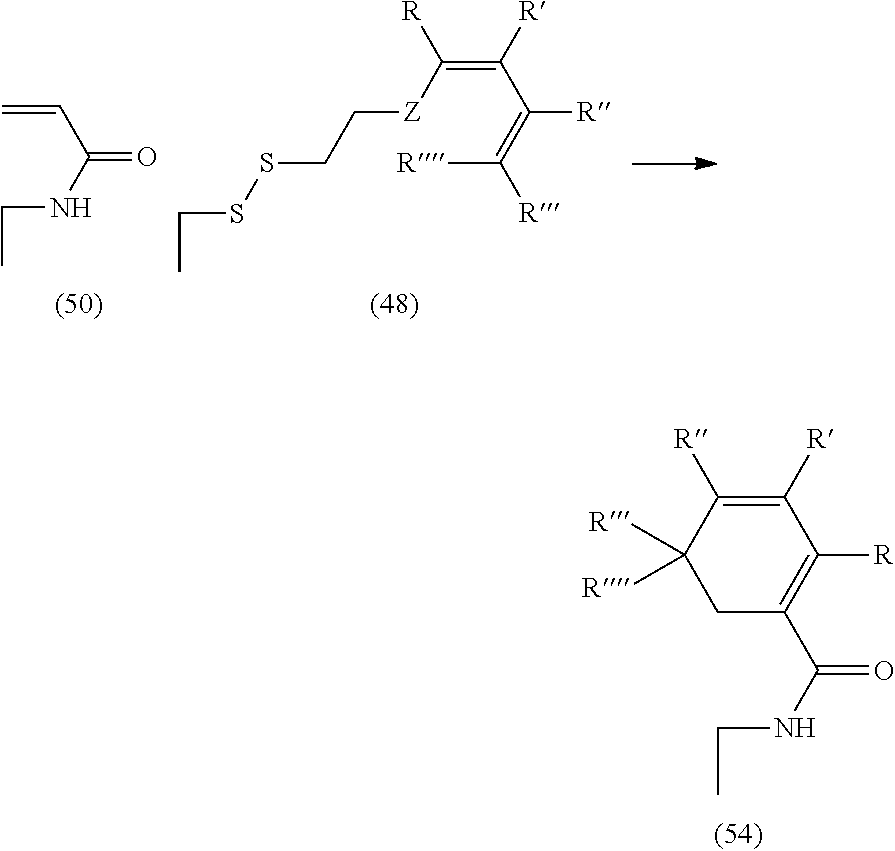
C1([R])=C([R])C([R])([R])CC(C(NCC)=O)=C1[R].C=CC(=O)NCC.C(C)SSCC[Z]C(=C(C(=C([R])[R])[R])[R])[R]
